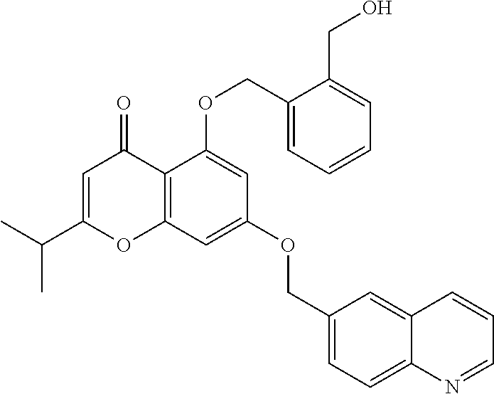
C12=C(C=C(OCC3=CC=C4C(=C3)C=CC=N4)C=C1OCC1=CC=CC=C1CO)OC(C(C)C)=CC2=O
